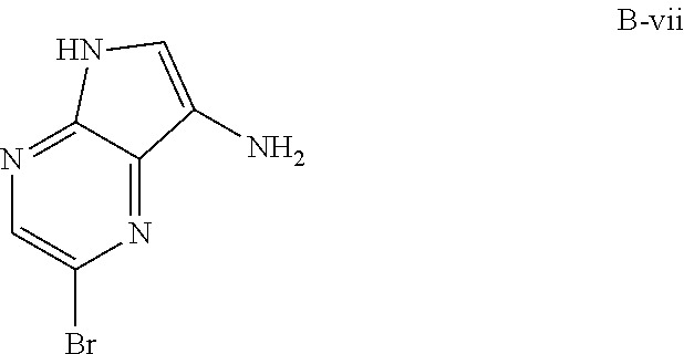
N1=C2C(=NC=C1Br)NC=C2N
